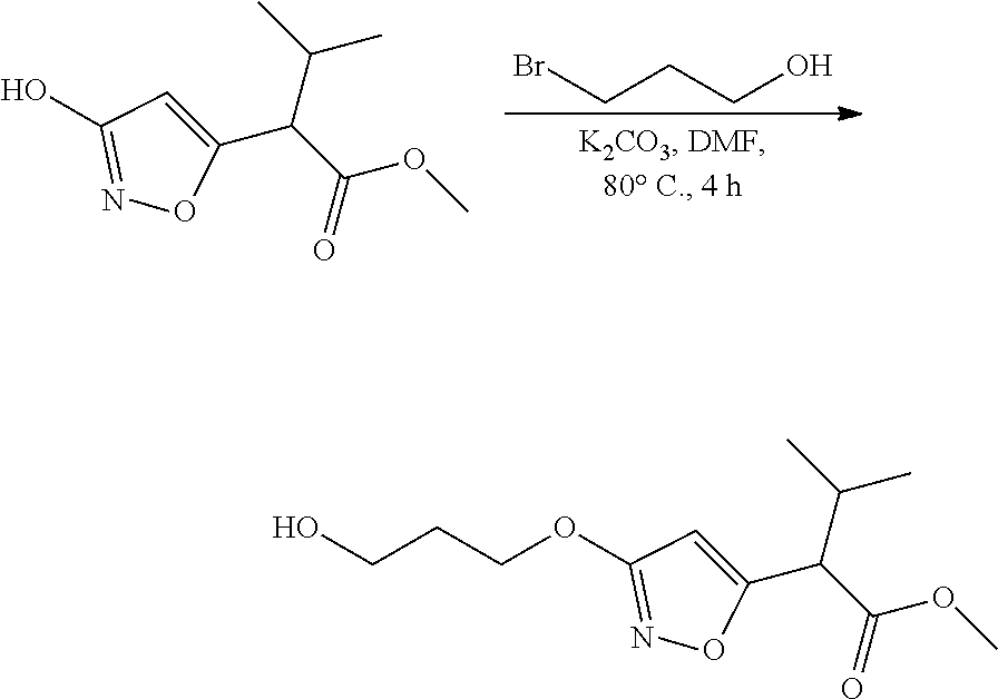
BrCCCO.C1(O)=NOC(C(C(OC)=O)C(C)C)=C1.C1(OCCCO)=NOC(C(C(OC)=O)C(C)C)=C1
